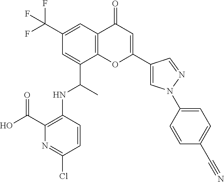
C12=C(C=C(C(F)(F)F)C=C1C(C)NC1=C(C(O)=O)N=C(Cl)C=C1)C(=O)C=C(C1=CN(C3=CC=C(C#N)C=C3)N=C1)O2
